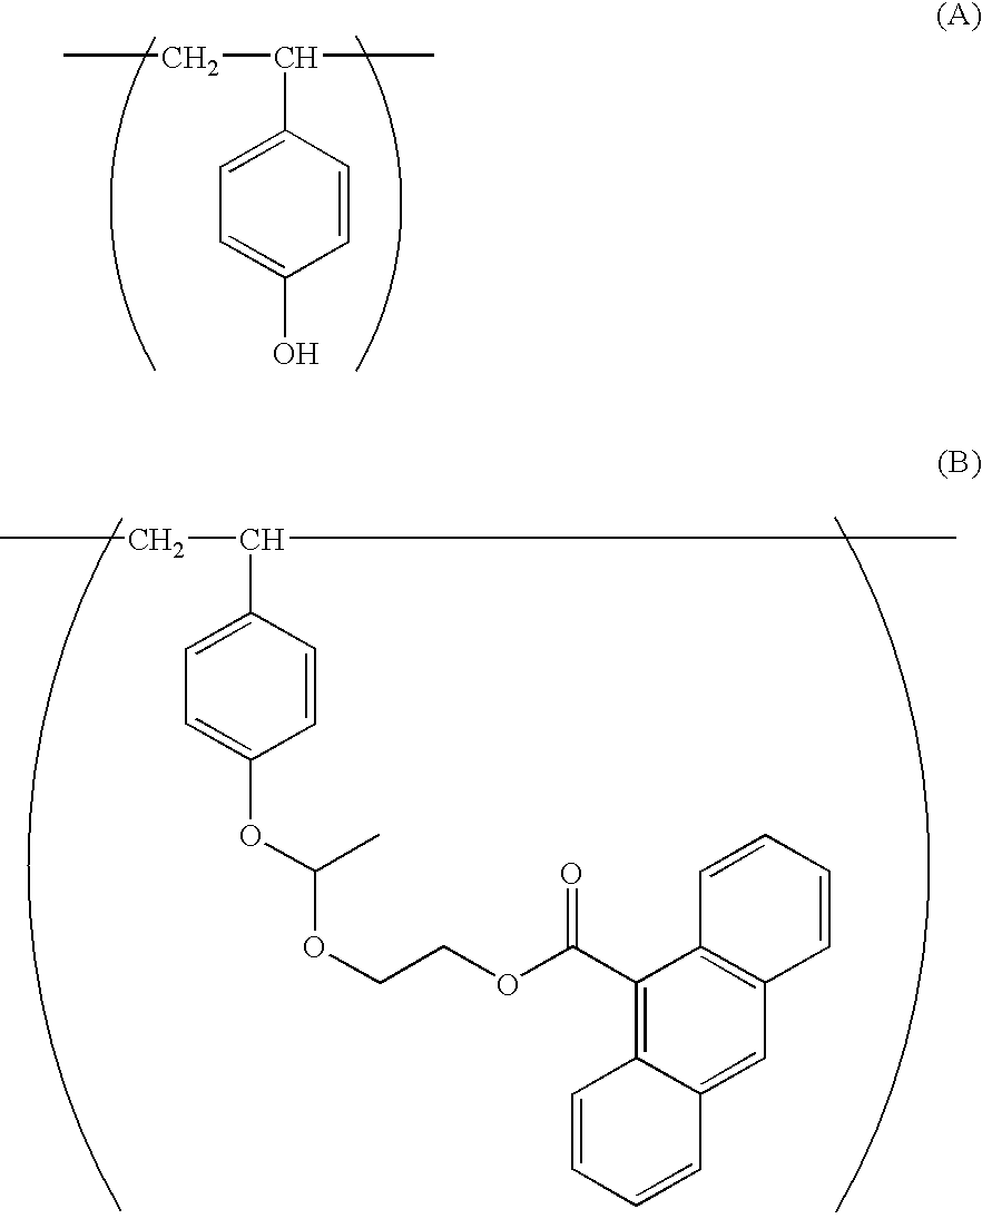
C1=CC(C(CC)C)=CC=C1O.C1=CC(C(CC)C)=CC=C1OC(OCCOC(C1=C2C(=CC3=C1C=CC=C3)C=CC=C2)=O)C
